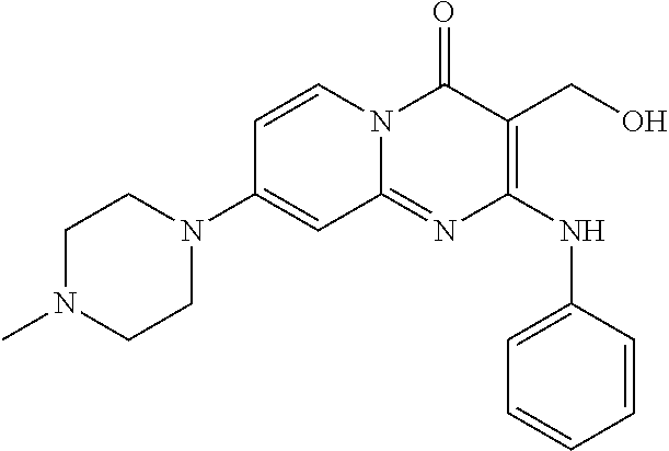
C1=CC=CC(NC2=C(CO)C(=O)N3C(=N2)C=C(N2CCN(C)CC2)C=C3)=C1
